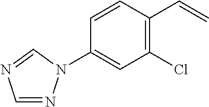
C1=NN(C2=CC(Cl)=C(C=C)C=C2)C=N1
